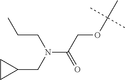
C1CC1CN(C(=O)COC(C)(C)C)CCC
